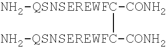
[NH2-QSNSEREWFC-CONH2][NH2-QSNSEREWFC-CONH2]
